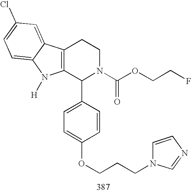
C12=C(C(C3=CC=C(OCCCN4C=CN=C4)C=C3)N(C(OCCF)=O)CC1)N([H])C1=CC=C(Cl)C=C21
